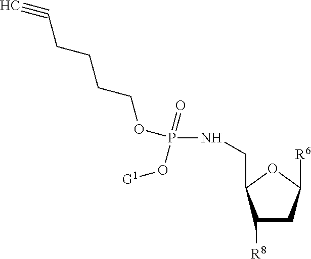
C#CCCCCOP(NCC1C([R8])CC([R6])O1)(=O)O[G1]
